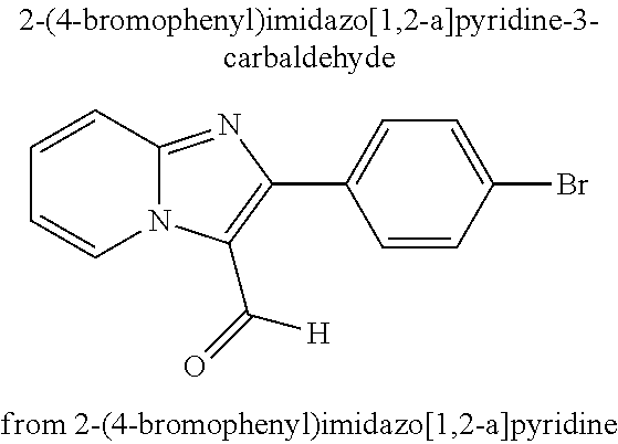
C1=CC2=NC(C3=CC=C(Br)C=C3)=C(C(=O)[H])N2C=C1
